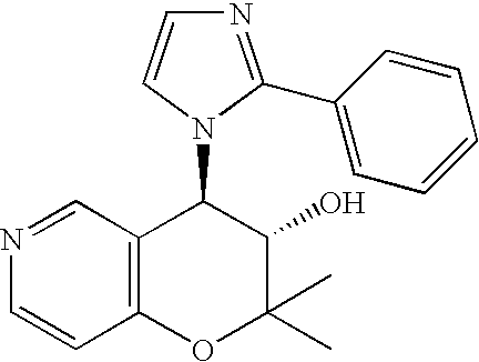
N1=CC2=C(C=C1)OC(C)(C)C(O)C2N1C(C2=CC=CC=C2)=NC=C1
